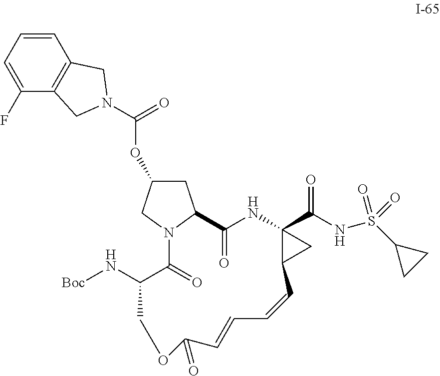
C1=CC=C(F)C2=C1CN(C(=O)OC1CC3N(C1)C(=O)C(N[Boc])COC(=O)C=CC=CC1C(C(NS(C4CC4)(=O)=O)=O)(NC3=O)C1)C2
